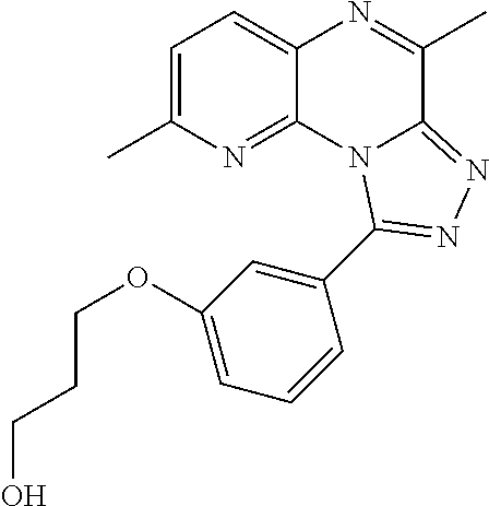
C1=C(C)N=C2C(=C1)N=C(C)C1=NN=C(C3=CC(OCCCO)=CC=C3)N21
